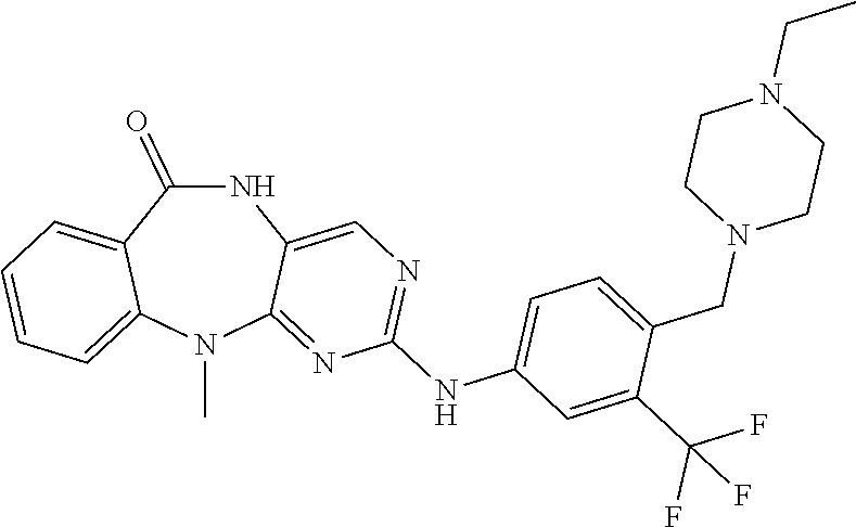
N1C(=O)C2=CC=CC=C2N(C)C2=NC(NC3=CC=C(CN4CCN(CC)CC4)C(C(F)(F)F)=C3)=NC=C12
